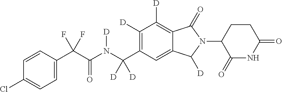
C1=CC(C(C(N(C(C2=C([D])C([D])=C3C(=C2)C([D])N(C2C(=O)NC(=O)CC2)C3=O)([D])[D])[D])=O)(F)F)=CC=C1Cl
